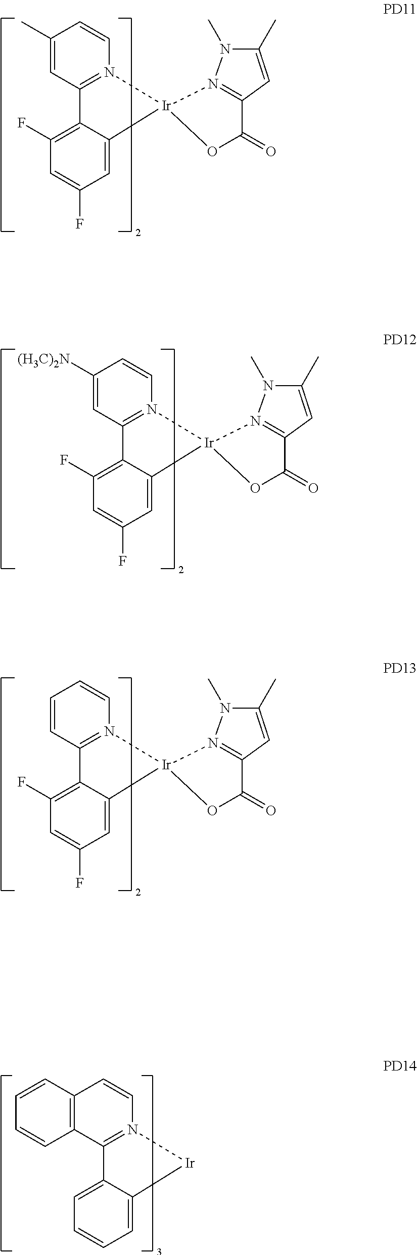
C1(C)=CC2=N(C=C1)[Ir]1(C3=CC(F)=CC(F)=C23)OC(=O)C2=N1N(C)C(C)=C2.C1=CC2=N(C=C1)[Ir]1(C3=CC(F)=CC(F)=C23)OC(=O)C2=N1N(C)C(C)=C2.C1([(H3C)2N])=CC2=N(C=C1)[Ir]1(C3=CC(F)=CC(F)=C23)OC(=O)C2=N1N(C)C(C)=C2.C12=C(C3=N(C=C1)[Ir]C1=CC=CC=C31)C=CC=C2
